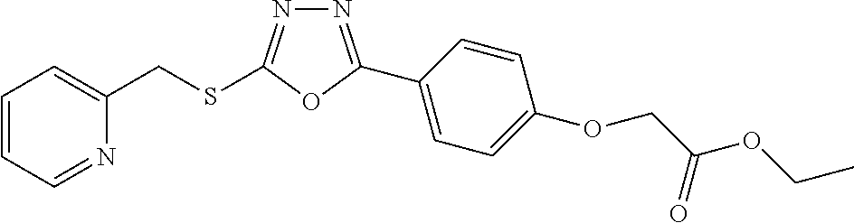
N1=C(C2=CC=C(OCC(OCC)=O)C=C2)OC(SCC2=CC=CC=N2)=N1
